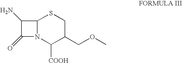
NC1C(=O)N2C1SCC(COC)C2[COOH]
